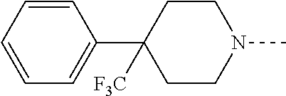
C1=CC=CC=C1C1([F3C])CCN(C)CC1
